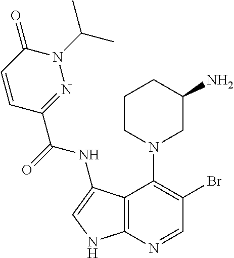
C1CN(C2=C(Br)C=NC3=C2C(NC(=O)C2=NN(C(C)C)C(=O)C=C2)=CN3)CC(N)C1
